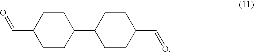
C1CC(C=O)CCC1C1CCC(C=O)CC1
